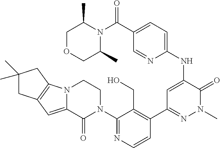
C12=C(N3C(=C1)C(=O)N(C1=NC=CC(C4=NN(C)C(=O)C(NC5=CC=C(C(N6C(C)COCC6C)=O)C=N5)=C4)=C1CO)CC3)CC(C)(C)C2
